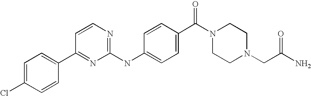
C1=C(Cl)C=CC(C2=NC(NC3=CC=C(C(N4CCN(CC(N)=O)CC4)=O)C=C3)=NC=C2)=C1
